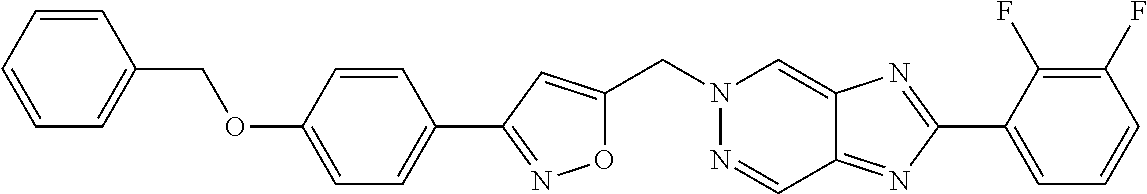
O1C(CN2N=CC3=NC(C4=CC=CC(F)=C4F)=NC3=C2)=CC(C2=CC=C(OCC3=CC=CC=C3)C=C2)=N1
